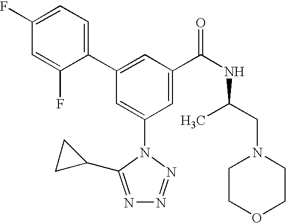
C1(C2=CC(C(NC(CN3CCOCC3)C)=O)=CC(N3C(C4CC4)=NN=N3)=C2)=CC=C(F)C=C1F
